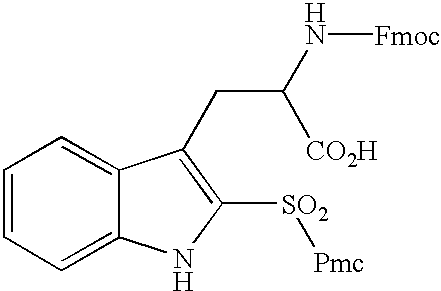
C1=CC=C2C(=C1)C(CC([CO2H])N[Fmoc])=C([SO2][Pmc])N2
